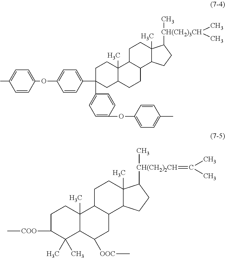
C1C(C2=CC=C(OC3=CC=C(C)C=C3)C=C2)(C2=CC=C(OC3=CC=C(C)C=C3)C=C2)CC2C(C)(C1)C1C(CC2)C2C(C)(CC1)C([CH(CH2)3CH](C)(C)C)CC2.C1C([COO]C)C(C)(C)C2C(C)(C1)C1C(CC2[OOC]C)C2C(C)(CC1)C([CH(CH2)2CH](C)=C(C)C)CC2
